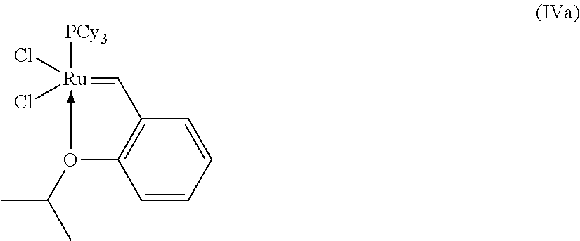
C1=CC=CC2=C1C=[Ru](Cl)(Cl)([PCy3])-O2C(C)C
